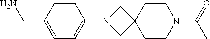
NCC1=CC=C(N2CC3(C2)CCN(C(C)=O)CC3)C=C1
